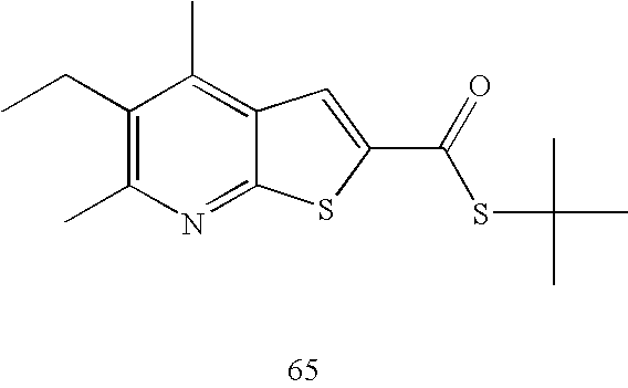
C1(CC)=C(C)N=C2C(=C1C)C=C(C(SC(C)(C)C)=O)S2
